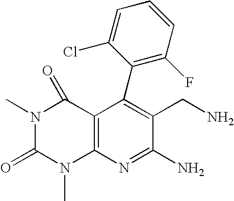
C1(C2=C(F)C=CC=C2Cl)=C(CN)C(N)=NC2=C1C(=O)N(C)C(=O)N2C
